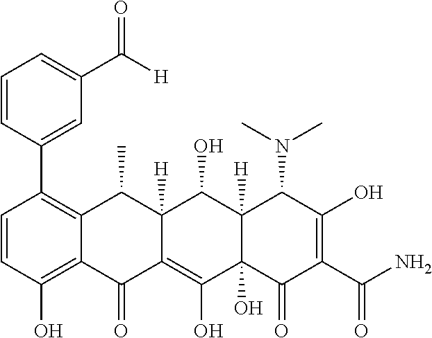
C1=CC(O)=C2C(=C1C1=CC(C([H])=O)=CC=C1)C(C)C1([H])C(=C(O)C3(O)C([H])(C1O)C(N(C)C)C(O)=C(C(N)=O)C3=O)C2=O
